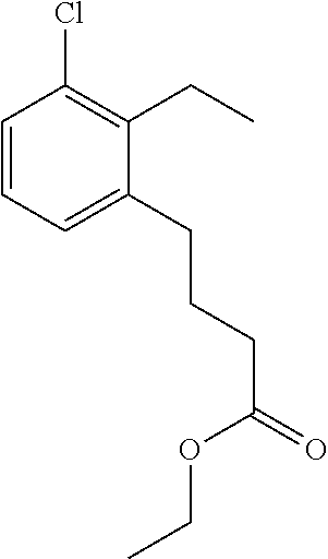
C1=CC=C(CCCC(=O)OCC)C(CC)=C1Cl
